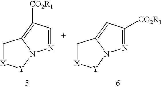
C1[X][Y]N2C1=C([CO2R1])C=N2.C1[X][Y]N2C1=CC([CO2R1])=N2
